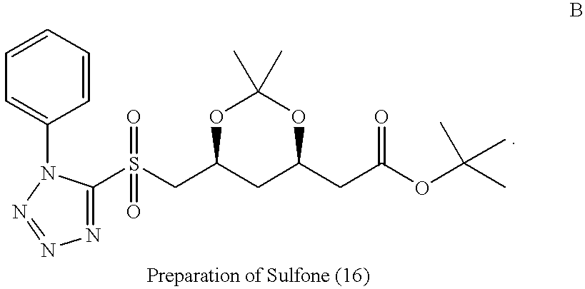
C1=C(N2C(S(CC3CC(CC(OC(C)(C)C)=O)OC(C)(C)O3)(=O)=O)=NN=N2)C=CC=C1
